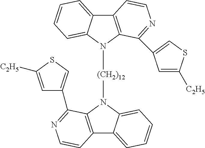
C12=C(N([(CH2)12]N3C4=C(C5=CC=CC=C35)C=CN=C4C3=CSC([C2H5])=C3)C3=CC=CC=C13)C(C1=CSC([C2H5])=C1)=NC=C2
